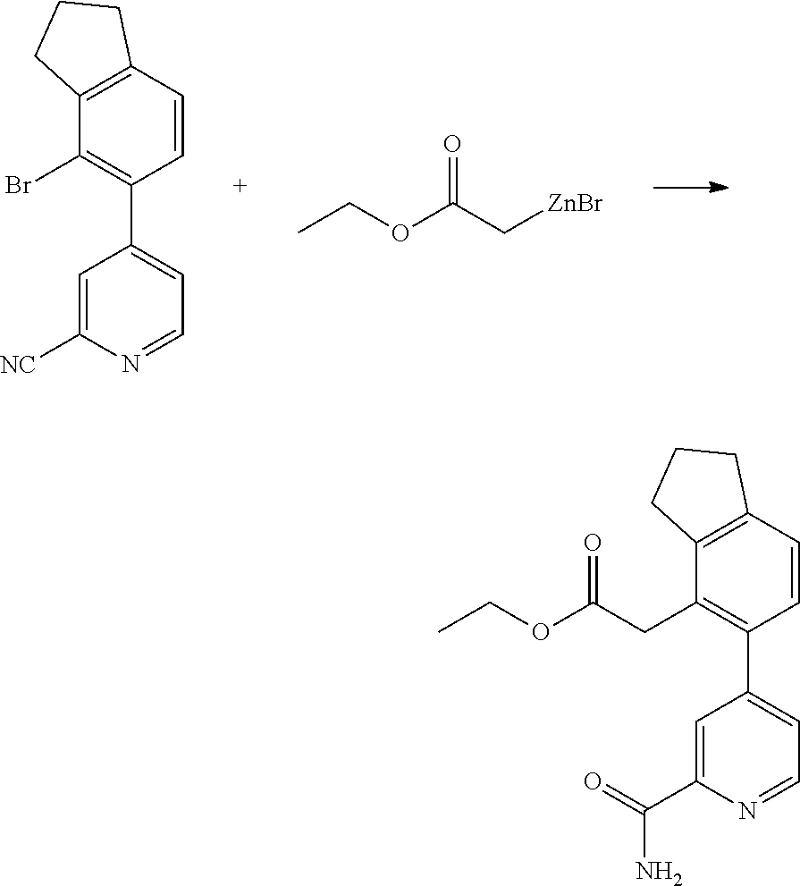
C1=CC2=C(C(Br)=C1C1=CC=NC([NC])=C1)CCC2.CCOC(C[ZnBr])=O.C1=CC2=C(C(CC(OCC)=O)=C1C1=CC=NC(C(=O)N)=C1)CCC2
